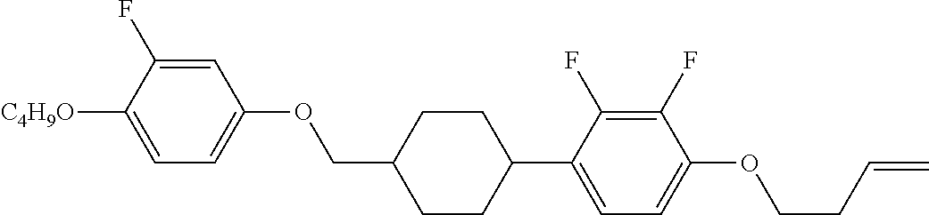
C1=C(F)C([C4H9O])=CC=C1OCC1CCC(C2=CC=C(OCCC=C)C(F)=C2F)CC1
